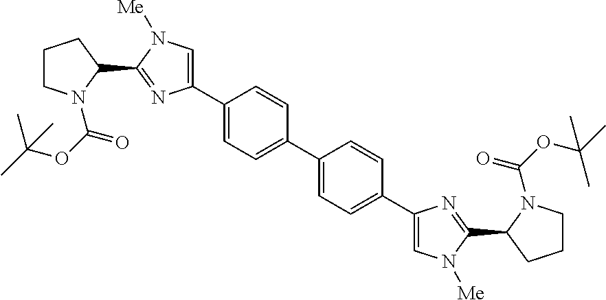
C1(C2=CC=C(C3=CC=C(C4=CN([Me])C(C5N(C(=O)OC(C)(C)C)CCC5)=N4)C=C3)C=C2)=CN([Me])C(C2N(C(=O)OC(C)(C)C)CCC2)=N1
